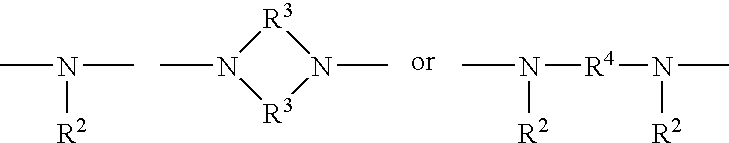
CN(C)[R2].[R3]1N(C)[R3]N1C.CN([R4]N([R2])C)[R2]
